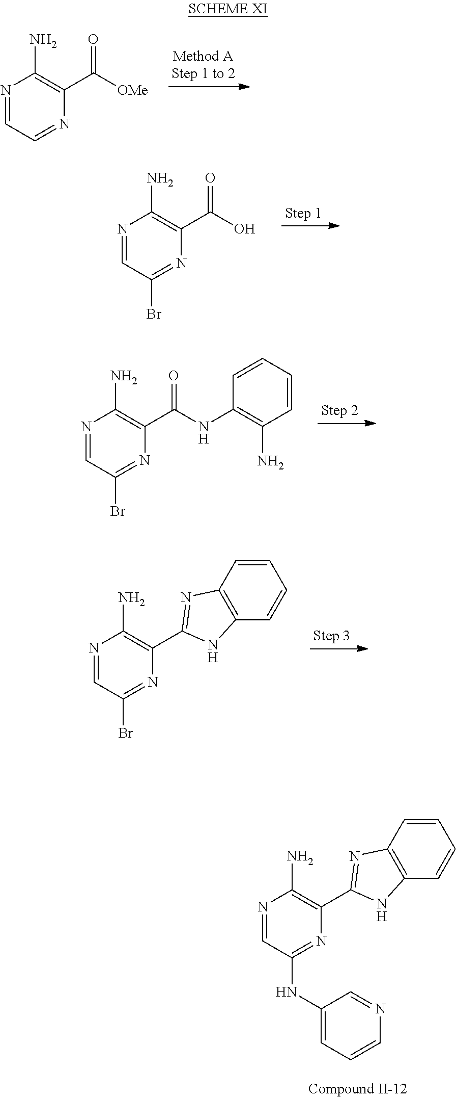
N1=CC=NC(C([OMe])=O)=C1N.N1=CC(Br)=NC(C(O)=O)=C1N.N1=CC(Br)=NC(C(NC2=C(N)C=CC=C2)=O)=C1N.N1=CC(Br)=NC(C2=NC3=C(C=CC=C3)N2)=C1N.N1=CC(NC2=CC=CN=C2)=NC(C2=NC3=C(C=CC=C3)N2)=C1N
